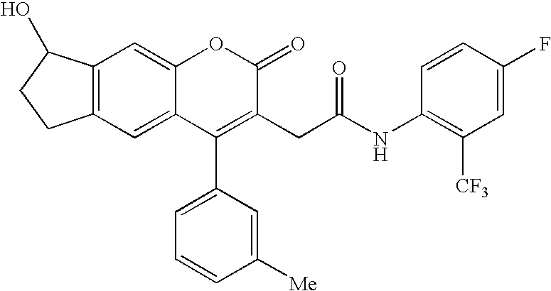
C1=C2C(=CC3=C1CCC3O)OC(=O)C(CC(=O)NC1=C([CF3])C=C(F)C=C1)=C2C1=CC=CC([Me])=C1
